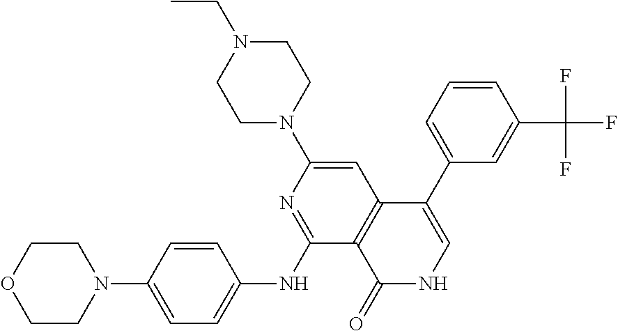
N1(C2=CC3=C(C(NC4=CC=C(N5CCOCC5)C=C4)=N2)C(=O)NC=C3C2=CC=CC(C(F)(F)F)=C2)CCN(CC)CC1
